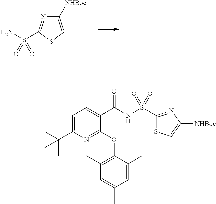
C1([NHBoc])=CSC(S(N)(=O)=O)=N1.C1=C(C(C)(C)C)N=C(OC2=C(C)C=C(C)C=C2C)C(C(NS(C2=NC([NHBoc])=CS2)(=O)=O)=O)=C1
